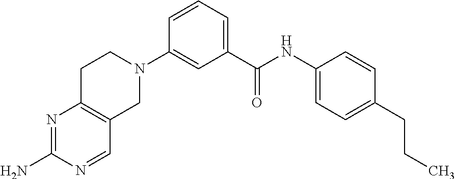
N1=C(N)N=CC2=C1CCN(C1=CC(C(NC3=CC=C(CCC)C=C3)=O)=CC=C1)C2
